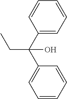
C1(C(C2=CC=CC=C2)(CC)O)=CC=CC=C1
